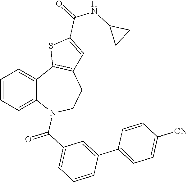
C1=CC=C2C(=C1)C1=C(CCN2C(=O)C2=CC=CC(C3=CC=C([CN])C=C3)=C2)C=C(C(=O)NC2CC2)S1
